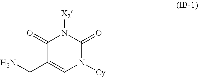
C1(=O)C(CN)=CN([Cy])C(=O)N1[X2]
